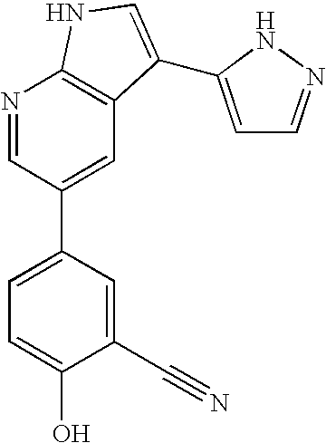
N1=CC(C2=CC=C(O)C(C#N)=C2)=CC2=C1NC=C2C1=CC=NN1
